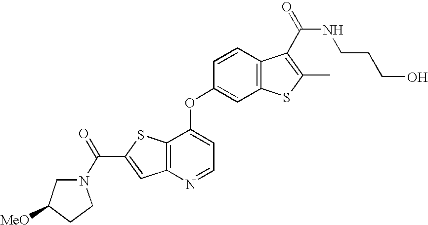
C12=C(N=CC=C1OC1=CC3=C(C=C1)C(C(NCCCO)=O)=C(C)S3)C=C(C(=O)N1CC([MeO])CC1)S2
